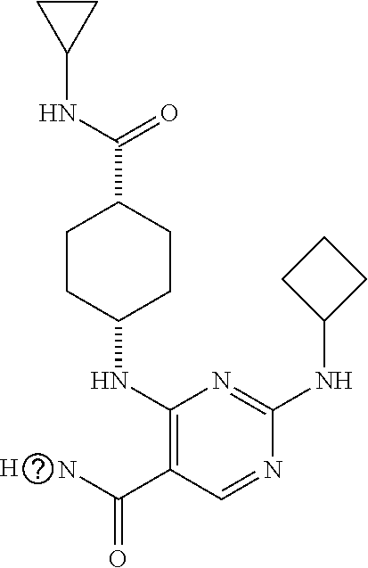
C1CC(NC2=C(C(N)=O)C=NC(NC3CCC3)=N2)CCC1C(NC1CC1)=O.[H]
